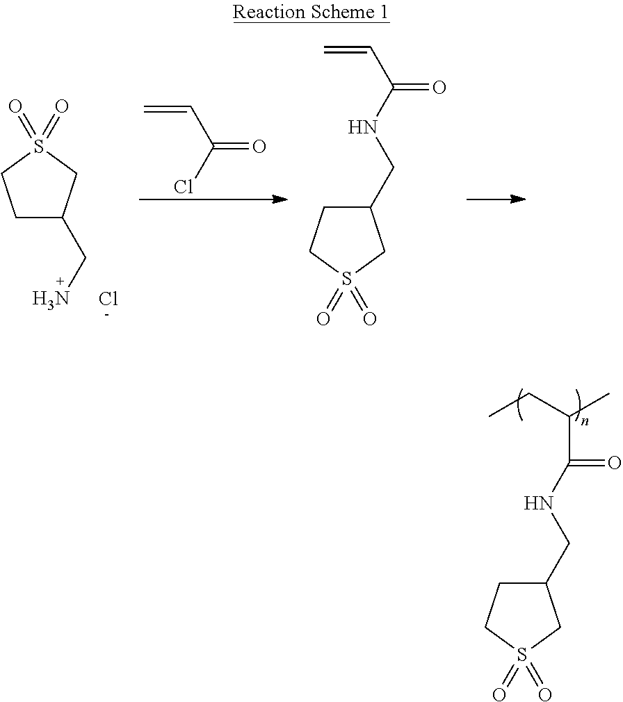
C1C(CN)CS(=O)(=O)C1.Cl.C=CC(Cl)=O.C=CC(NCC1CCS(=O)(=O)C1)=O.C(NCC1CCS(=O)(=O)C1)(=O)C(C)CC
